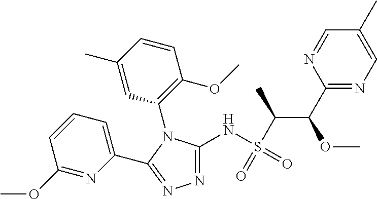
N1=C(NS(=O)(=O)C(C(C2=NC=C(C)C=N2)OC)C)N(C2=C(OC)C=CC(C)=C2)C(C2=CC=CC(OC)=N2)=N1
